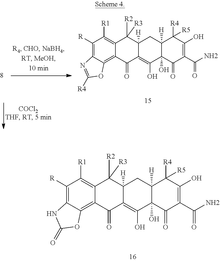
C1([R])=C2C(=C3C(=C1[R1])C([R2])([R3])C1([H])C(=C(O)C4(O)C([H])(C1)C([R4])([R5])C(O)=C(C(N)=O)C4=O)C3=O)OC([R4])=N2.C1([R])=C2C(=C3C(=C1[R1])C([R2])([R3])C1([H])C(=C(O)C4(O)C([H])(C1)C([R4])([R5])C(O)=C(C(N)=O)C4=O)C3=O)OC(=O)N2
